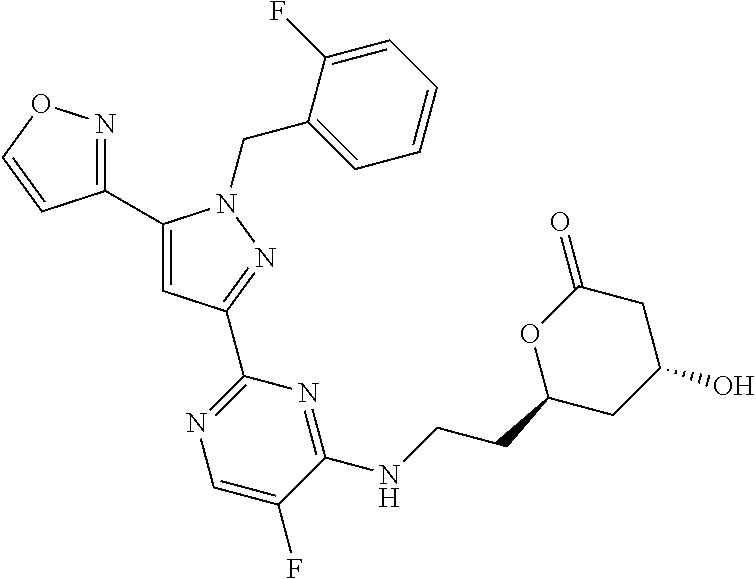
C1(C2=NOC=C2)=CC(C2=NC=C(F)C(NCCC3CC(O)CC(=O)O3)=N2)=NN1CC1=CC=CC=C1F
